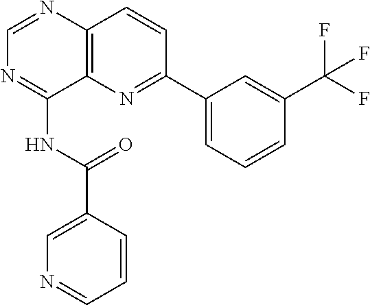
C1=NC2=C(C(NC(C3=CN=CC=C3)=O)=N1)N=C(C1=CC=CC(C(F)(F)F)=C1)C=C2
